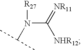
[R27]N(C([NHR12])=[NR11])C(C)C
